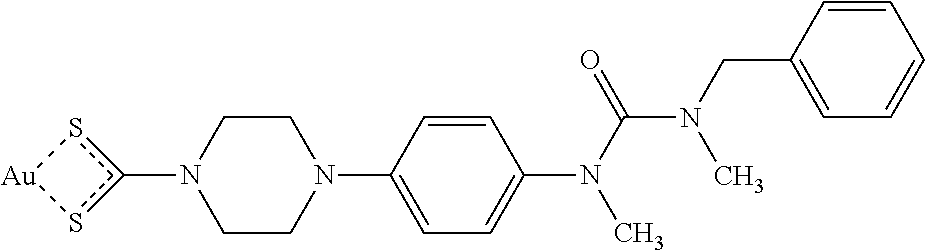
C1CN(C2=CC=C(N(C(N(CC3=CC=CC=C3)C)=O)C)C=C2)CCN1c1s[Au]s1
